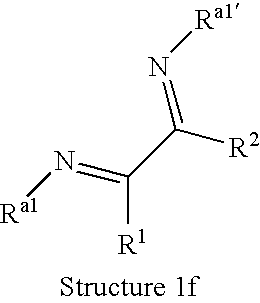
[R2]C(=N[Ra1])C([R1])=N[Ra1]
